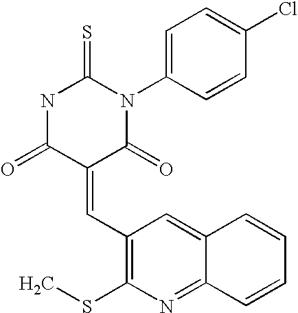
N1C(=O)C(=CC2=C(SC)N=C3C(=C2)C=CC=C3)C(=O)N(C2=CC=C(Cl)C=C2)C1=S
